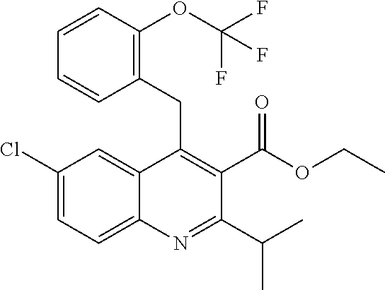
C1=CC(OC(F)(F)F)=C(CC2=C(C(OCC)=O)C(C(C)C)=NC3=CC=C(Cl)C=C23)C=C1
